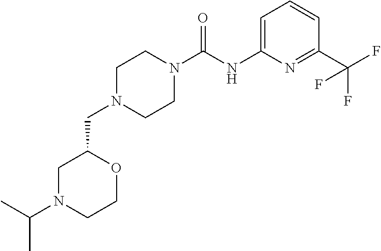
C1N(CC2CN(C(C)C)CCO2)CCN(C(NC2=CC=CC(C(F)(F)F)=N2)=O)C1
